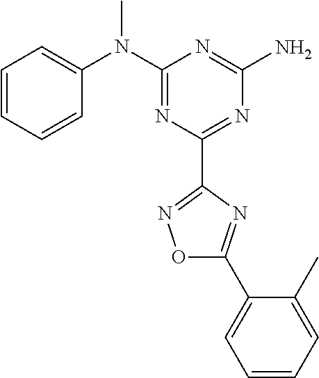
C1=CC=CC(N(C2=NC(C3=NOC(C4=CC=CC=C4C)=N3)=NC(N)=N2)C)=C1
